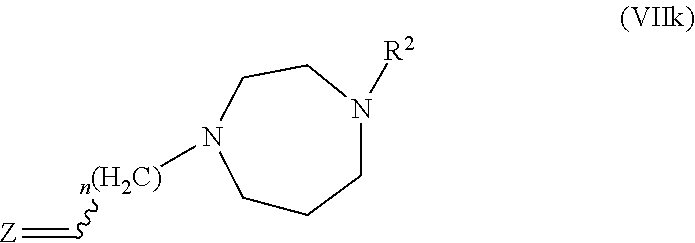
[Z]=C[n(H2C)]N1CCCN([R2])CC1
